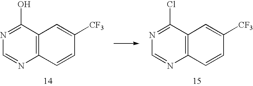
C1=NC2=C(C(O)=N1)C=C([CF3])C=C2.C1=NC2=C(C(Cl)=N1)C=C([CF3])C=C2
